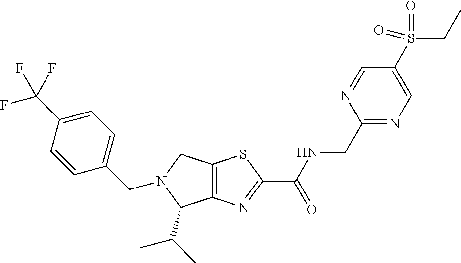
C12=C(N=C(C(NCC3=NC=C(S(CC)(=O)=O)C=N3)=O)S1)C(C(C)C)N(CC1=CC=C(C(F)(F)F)C=C1)C2
